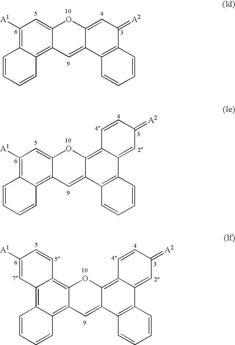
C1([A1])=C2C(=C3C(=C1)OC1=CC(=[A2])C4=C(C1=C3)C=CC=C4)C=CC=C2.C1([A1])=C2C(=C3C(=C1)OC1=C4C(=CC(=[A2])C=C4)C4=C(C1=C3)C=CC=C4)C=CC=C2.C12=C3C(=C4C(=C1C=CC([A1])=C2)OC1=C2C(=CC(=[A2])C=C2)C2=C(C1=C4)C=CC=C2)C=CC=C3
